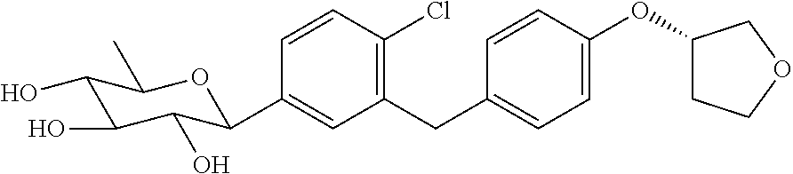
C1(CC2=CC=C(OC3CCOC3)C=C2)=C(Cl)C=CC(C2C(O)C(O)C(O)C(C)O2)=C1
